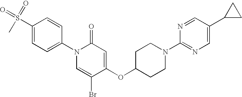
C1(S(=O)(=O)C)=CC=C(N2C=C(Br)C(OC3CCN(C4=NC=C(C5CC5)C=N4)CC3)=CC2=O)C=C1
